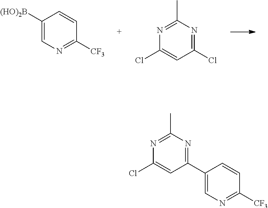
C1([(HO)2B])=CN=C([CF3])C=C1.C1(C)=NC(Cl)=CC(Cl)=N1.C1(C)=NC(Cl)=CC(C2=CN=C([CF3])C=C2)=N1
